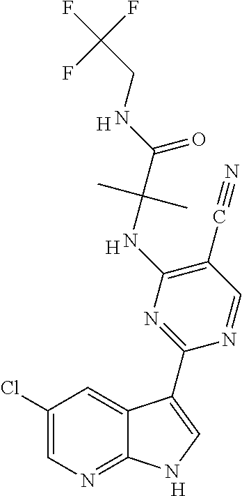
C1(Cl)=CN=C2C(=C1)C(C1=NC(NC(C(NCC(F)(F)F)=O)(C)C)=C(C#N)C=N1)=CN2.[H].[H].[H]
